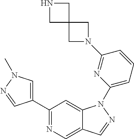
C1(C2=CN(C)N=C2)=NC=C2C(=C1)N(C1=CC=CC(N3CC4(C3)CNC4)=N1)N=C2
